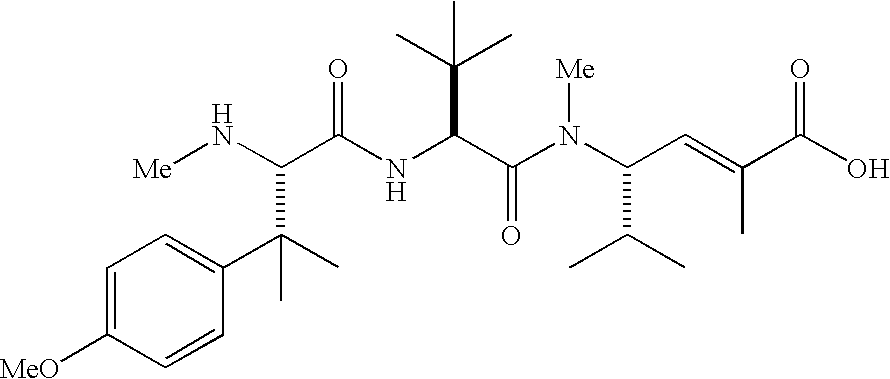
C(C(NC(C(N(C(C=C(C(=O)O)C)C(C)C)[Me])=O)C(C)(C)C)=O)(C(C1=CC=C([MeO])C=C1)(C)C)N[Me]
